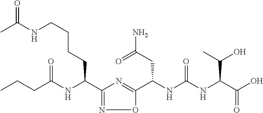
C(NC(NC(C(O)=O)C(O)C)=O)(C1=NC(C(NC(CCC)=O)CCCCNC(C)=O)=NO1)CC(N)=O
